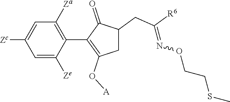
C1=C([Ze])C(C2=C(O[A])CC(CC([R6])=NOCCSC)C2=O)=C([Za])C=C1[Zc]
